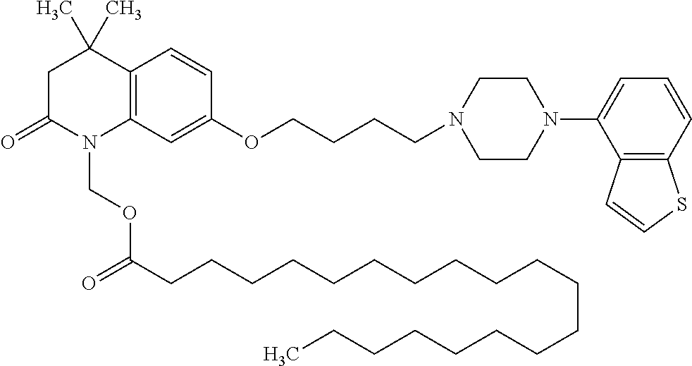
C1C(=O)N(COC(CCCCCCCCCCCCCCCCCCC)=O)C2=C(C1(C)C)C=CC(OCCCCN1CCN(C3=CC=CC4=C3C=CS4)CC1)=C2
